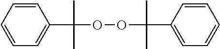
C1=CC=CC=C1C(OOC(C1=CC=CC=C1)(C)C)(C)C
